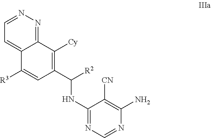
C1(NC(C2=C([Cy])C3=NN=CC=C3C([R3])=C2)[R2])=NC=NC(N)=C1[CN]
